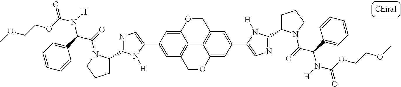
C12=C3COC4=CC(C5=CN=C(C6CCCN6C(=O)C(C6=CC=CC=C6)N([H])C(OCCOC)=O)N5[H])=CC(=C14)COC2=CC(C1=CN=C(C2CCCN2C(=O)C(C2=CC=CC=C2)N([H])C(OCCOC)=O)N1[H])=C3
